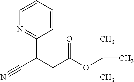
C1=CC=CC(C(CC(OC(C)(C)C)=O)C#N)=N1
